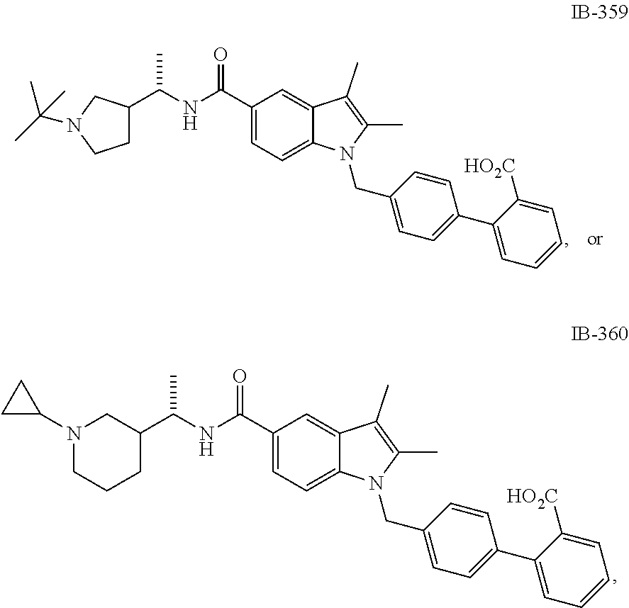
C1=C(C(NC(C)C2CCN(C(C)(C)C)C2)=O)C=C2C(=C1)N(CC1=CC=C(C3=CC=CC=C3[HO2C])C=C1)C(C)=C2C.C1=C(C(NC(C)C2CN(C3CC3)CCC2)=O)C=C2C(=C1)N(CC1=CC=C(C3=CC=CC=C3[HO2C])C=C1)C(C)=C2C
